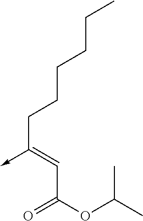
C(C(OC(C)C)=O)=C(CCCCCC)->C
